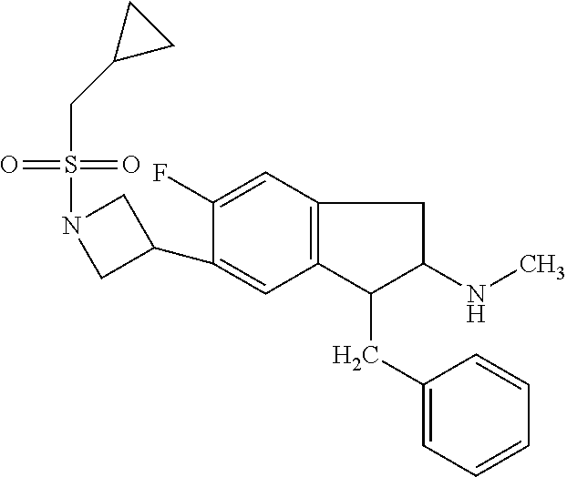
C1(F)=CC2=C(C=C1C1CN(S(=O)(=O)CC3CC3)C1)C(CC1=CC=CC=C1)C(NC)C2
